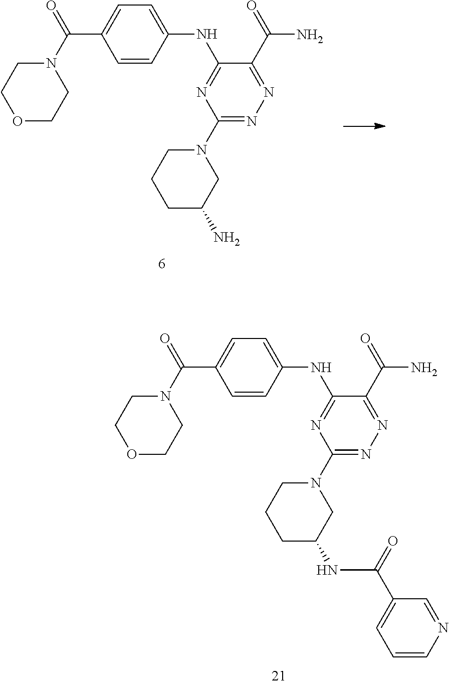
O1CCN(C(C2=CC=C(NC3=NC(N4CCCC(N)C4)=NN=C3C(N)=O)C=C2)=O)CC1.O1CCN(C(C2=CC=C(NC3=NC(N4CCCC(NC(C5=CC=CN=C5)=O)C4)=NN=C3C(N)=O)C=C2)=O)CC1
